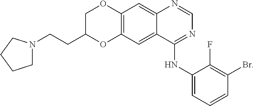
C12=C(C=C3C(=C1)N=CN=C3NC1=CC=CC(Br)=C1F)OC(CCN1CCCC1)CO2
